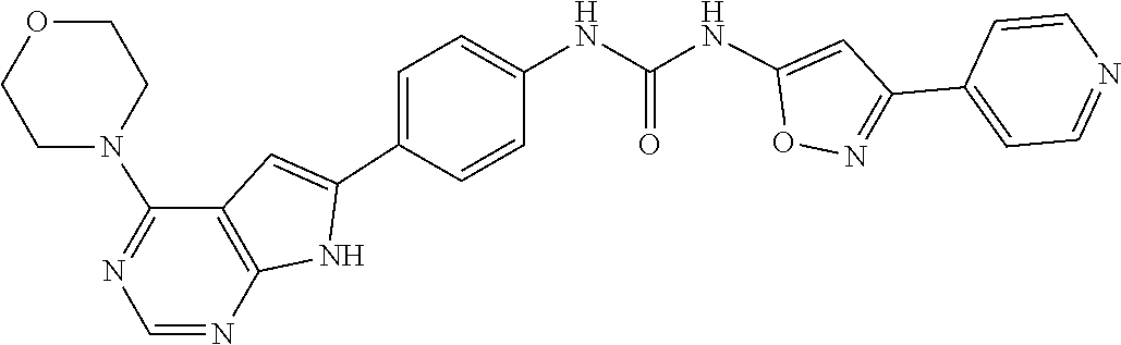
C1=C(C2=NOC(NC(NC3=CC=C(C4=CC5=C(N4)N=CN=C5N4CCOCC4)C=C3)=O)=C2)C=CN=C1
